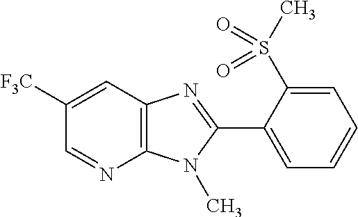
C1([F3C])=CC2=C(N=C1)N(C)C(C1=CC=CC=C1S(C)(=O)=O)=N2
